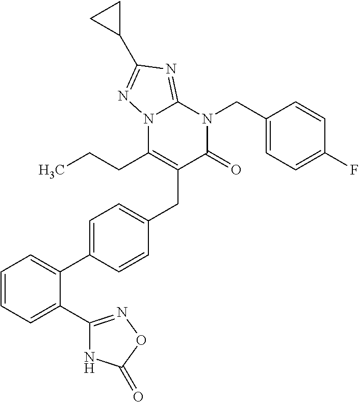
C1=CC=C(C2=NOC(=O)N2)C(C2=CC=C(CC3=C(CCC)N4C(=NC(C5CC5)=N4)N(CC4=CC=C(F)C=C4)C3=O)C=C2)=C1
